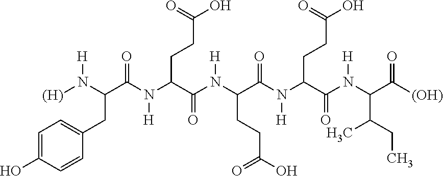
C1=C(O)C=CC(CC(C(N(C(C(N(C(C(N(C(C(N(C(C([(OH)])=O)C(CC)C)[H])=O)CCC(O)=O)[H])=O)CCC(O)=O)[H])=O)CCC(O)=O)[H])=O)N([(H)])[H])=C1
